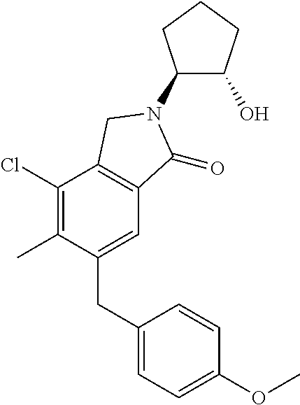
C1(Cl)=C(C)C(CC2=CC=C(OC)C=C2)=CC2=C1CN(C1C(O)CCC1)C2=O
